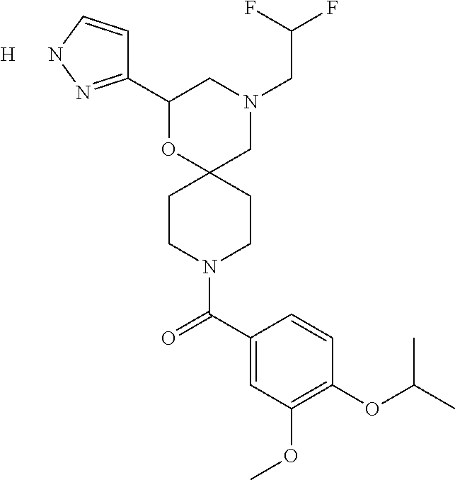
N1(CC(F)F)CC2(OC(C3=NNC=C3)C1)CCN(C(C1=CC(OC)=C(OC(C)C)C=C1)=O)CC2.[H]
